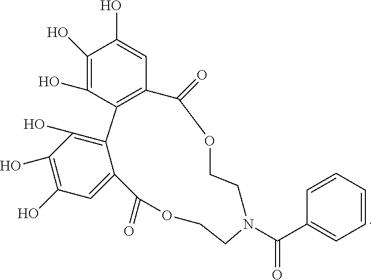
C1(O)=C(O)C2=C(C=C1O)C(=O)OCCN(C(C1=CC=CC=C1)=O)CCOC(=O)C1=CC(O)=C(O)C(O)=C21
